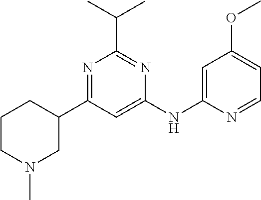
C1(C2CN(C)CCC2)=NC(C(C)C)=NC(NC2=CC(OC)=CC=N2)=C1
